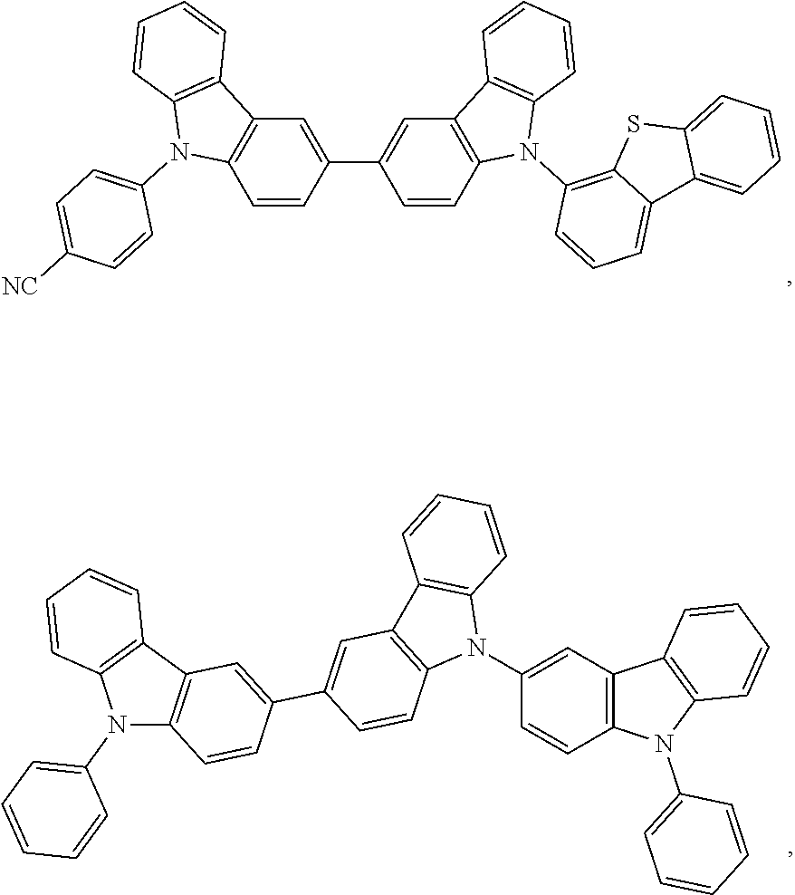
C12=C(C=CC(C3=CC4=C(C=C3)N(C3=C5C(=CC=C3)C3=CC=CC=C3S5)C3=C4C=CC=C3)=C1)N(C1=CC=C([NC])C=C1)C1=C2C=CC=C1.C12=C(C=C(N3C4=C(C5=C3C=CC(C3=CC6=C(C=C3)N(C3=CC=CC=C3)C3=C6C=CC=C3)=C5)C=CC=C4)C=C1)C1=C(N2C2=CC=CC=C2)C=CC=C1
